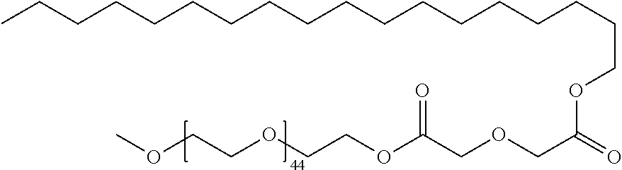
O(C)CCOCCOC(=O)COCC(OCCCCCCCCCCCCCCCCCC)=O
